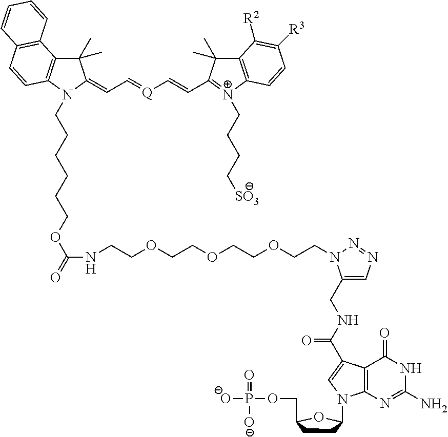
C1(C)(C)C2=C(N(CCCCCCOC(NCCOCCOCCOCCN3C(CNC(C4=CN(C5CCC(COP(=O)([O-])[O-])O5)C5=C4C(=O)NC(N)=N5)=O)=CN=N3)=O)C1=CC=[Q]C=CC1=[N+](CCCC[SO3])C3=C(C1(C)C)C([R2])=C([R3])C=C3)C=CC1=C2C=CC=C1
